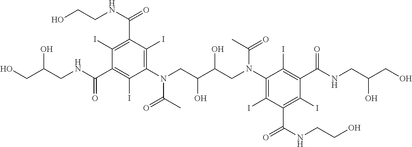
C1(I)=C(C(NCCO)=O)C(I)=C(N(CC(C(CN(C2=C(I)C(C(=O)NCCO)=C(I)C(C(NCC(CO)O)=O)=C2I)C(=O)C)O)O)C(C)=O)C(I)=C1C(NCC(CO)O)=O
